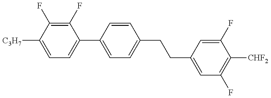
C1=C([C3H7])C(F)=C(F)C(C2=CC=C(CCC3=CC(F)=C([CHF2])C(F)=C3)C=C2)=C1
